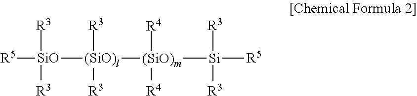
[R5][SiO]([R3])([R3])[(SiO)l]([R3])([R3])[(SiO)m]([R4])([R4])[Si]([R5])([R3])[R3]
